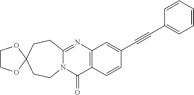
N12C(=NC3=C(C1=O)C=CC(C#CC1=CC=CC=C1)=C3)CCC1(CC2)OCCO1
